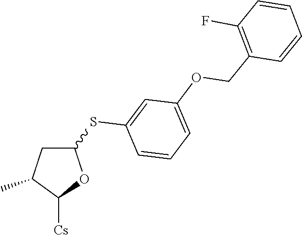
C1(SC2=CC(OCC3=C(F)C=CC=C3)=CC=C2)CC(C)C([Cs])O1
